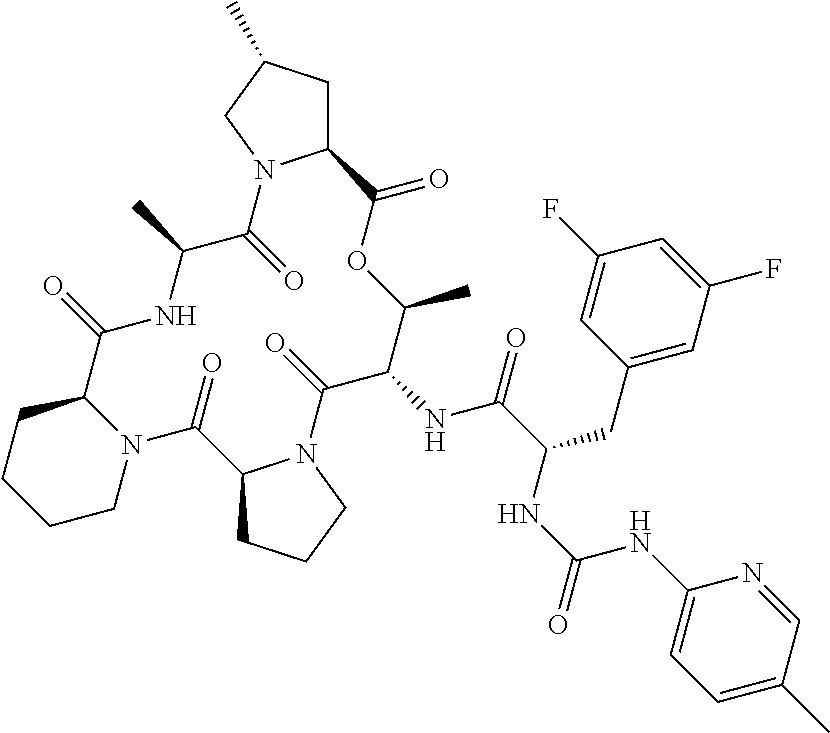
C12CC(C)CN1C(=O)C(C)NC(=O)C1CCCCN1C(=O)C1CCCN1C(=O)C(NC(=O)C(CC1=CC(F)=CC(F)=C1)NC(=O)NC1=CC=C(C)C=N1)C(C)OC2=O
